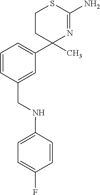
C1=CC(CNC2=CC=C(F)C=C2)=CC(C2(C)N=C(N)SCC2)=C1
